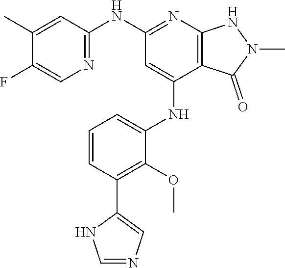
C1(NC2=NC3=C(C(NC4=CC=CC(C5=CN=CN5)=C4OC)=C2)C(=O)N(C)N3)=NC=C(F)C(C)=C1
